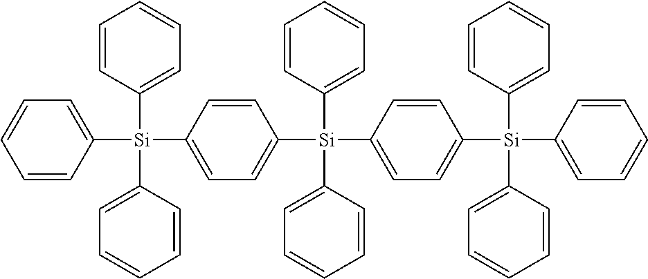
C1=CC([Si](C2=CC=C([Si](C3=CC=CC=C3)(C3=CC=CC=C3)C3=CC=C([Si](C4=CC=CC=C4)(C4=CC=CC=C4)C4=CC=CC=C4)C=C3)C=C2)(C2=CC=CC=C2)C2=CC=CC=C2)=CC=C1
